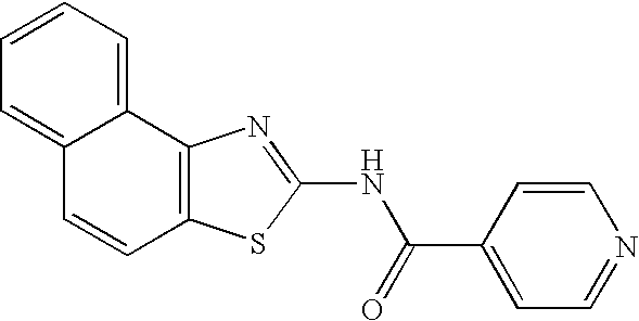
C12=C(SC(NC(C3=CC=NC=C3)=O)=N1)C=CC1=CC=CC=C21
